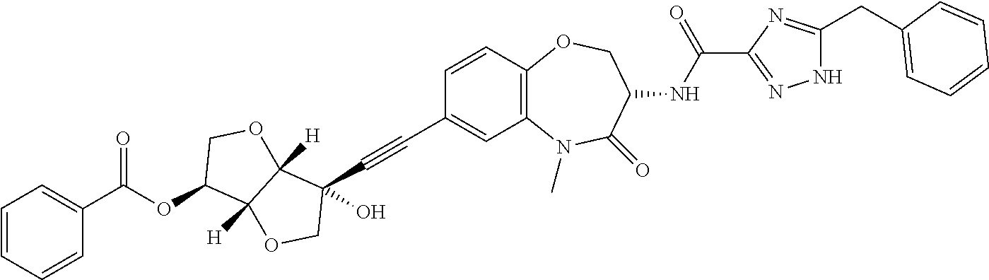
C1=CC=CC(C(OC2C3([H])C([H])(OC2)C(C#CC2=CC4=C(C=C2)OCC(NC(C2=NNC(CC5=CC=CC=C5)=N2)=O)C(=O)N4C)(O)CO3)=O)=C1
